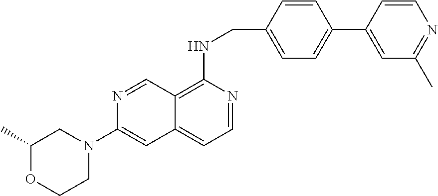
C12=C(NCC3=CC=C(C4=CC(C)=NC=C4)C=C3)N=CC=C1C=C(N1CCOC(C)C1)N=C2
